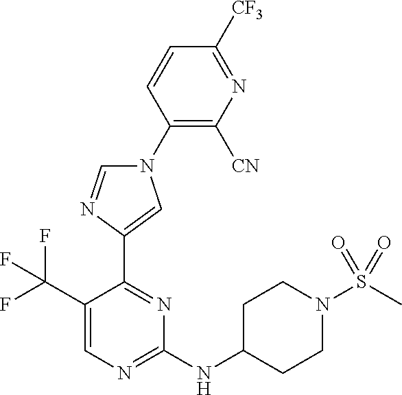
C1(N2C=NC(C3=NC(NC4CCN(S(C)(=O)=O)CC4)=NC=C3C(F)(F)F)=C2)=C([CN])N=C([CF3])C=C1
